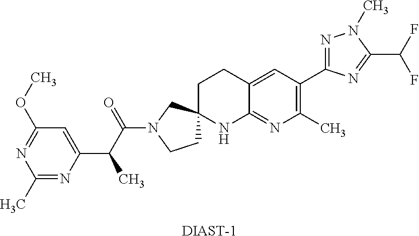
[DIAST-1].C1(C)=NC(C(C(N2CCC3(C2)CCC2=CC(C4=NN(C)C(C(F)F)=N4)=C(C)N=C2N3)=O)C)=CC(OC)=N1
